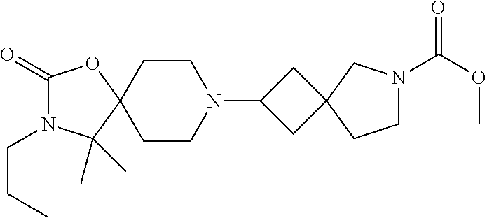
C1(=O)N(CCC)C(C)(C)C2(O1)CCN(C1CC3(C1)CN(C(OC)=O)CC3)CC2
